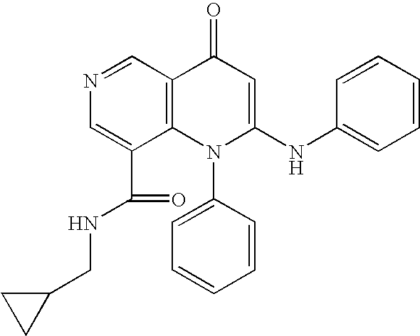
N1=CC2=C(C(C(=O)NCC3CC3)=C1)N(C1=CC=CC=C1)C(NC1=CC=CC=C1)=CC2=O
